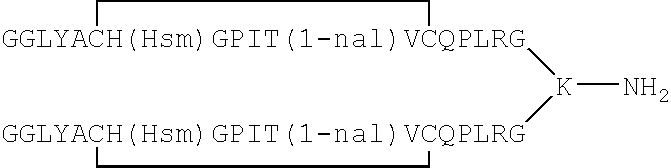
[GGLYACH(Hsm)GPIT(1-nal)VCQPLRG]1([K]([GGLYACH(Hsm)GPIT(1-nal)VCQPLRG]2CC2)N)CC1
